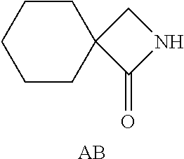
C1CCCCC12C(=O)NC2.[AB]
